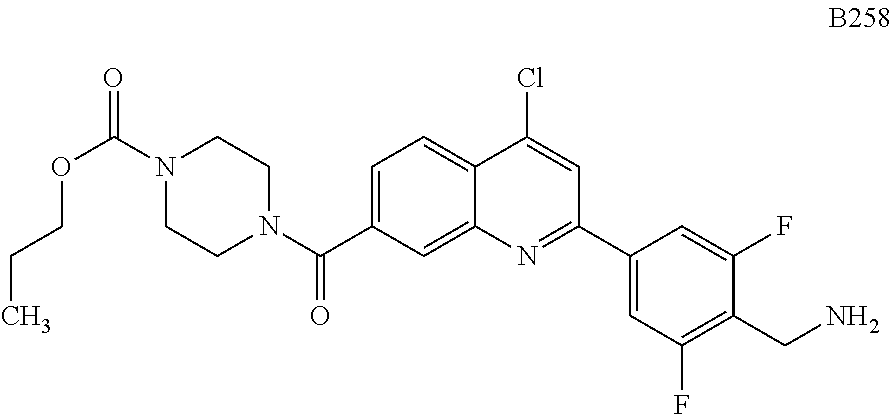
C1=C(C(N2CCN(C(=O)OCCC)CC2)=O)C=C2C(=C1)C(Cl)=CC(C1=CC(F)=C(CN)C(F)=C1)=N2
